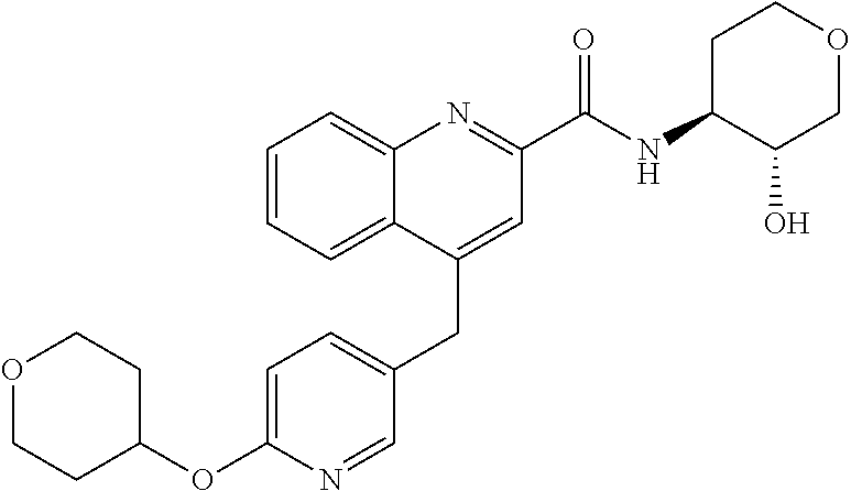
C1=C(OC2CCOCC2)N=CC(CC2=CC(C(NC3C(O)COCC3)=O)=NC3=CC=CC=C23)=C1
